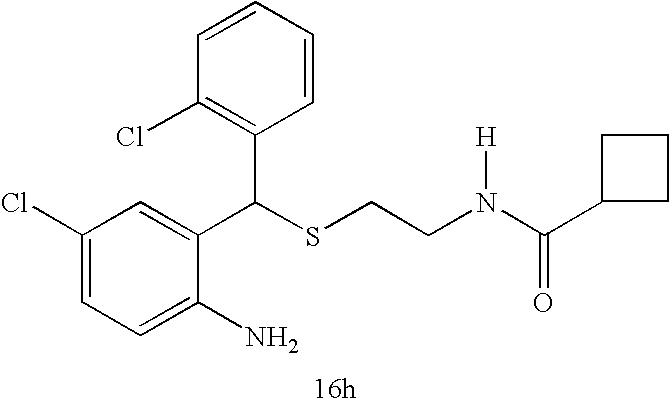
C1=C(N)C(C(SCCN(C(=O)C2CCC2)[H])C2=C(Cl)C=CC=C2)=CC(Cl)=C1
